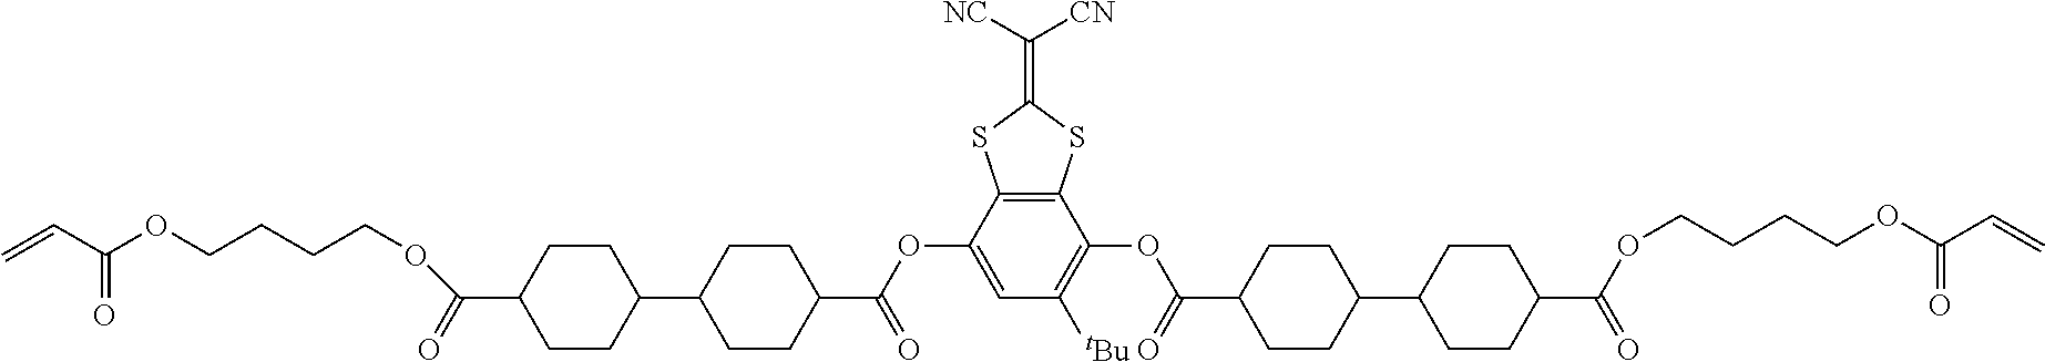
C=CC(OCCCCOC(C1CCC(C2CCC(C(OC3=CC([tBu])=C(OC(=O)C4CCC(C5CCC(C(OCCCCOC(C=C)=O)=O)CC5)CC4)C4=C3SC(=C([NC])[CN])S4)=O)CC2)CC1)=O)=O
